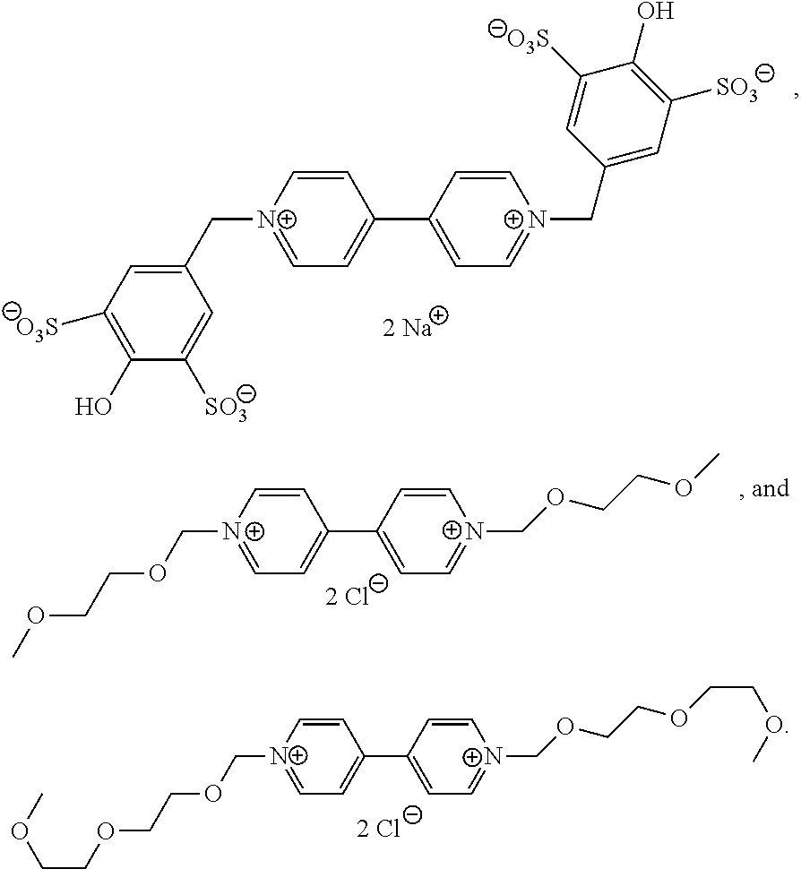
COCCOCCOC[N+]1=CC=C(C2=[C-]C=[N+](COCCOCCOC)C=C2)C=C1.C1=C[N+](CC2=CC([O3S])=C(O)C([SO3])=C2)=CC=C1C1=CC=[N+](CC2=CC([SO3])=C(O)C([O3S])=C2)C=C1.C1=C[N+](COCCOC)=CC=C1C1=[C-]C=[N+](COCCOC)C=C1
